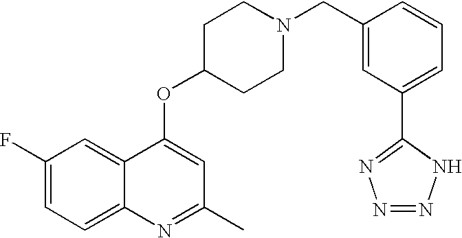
C1(F)=CC=C2C(=C1)C(OC1CCN(CC3=CC(C4=NN=NN4)=CC=C3)CC1)=CC(C)=N2
